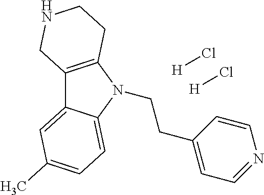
C12=C(N(CCC3=CC=NC=C3)C3=CC=C(C)C=C13)CCNC2.[H]Cl.[H]Cl
